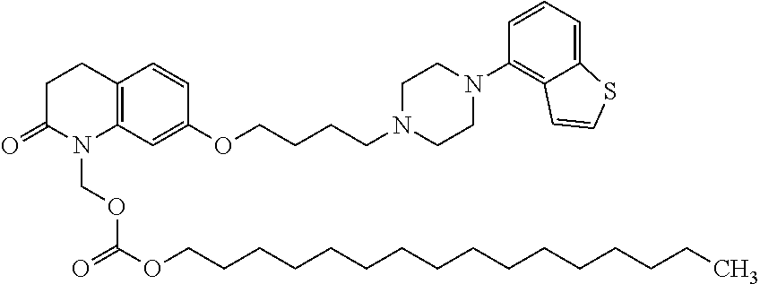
C1C(=O)N(COC(=O)OCCCCCCCCCCCCCCCC)C2=C(C1)C=CC(OCCCCN1CCN(C3=C4C(=CC=C3)SC=C4)CC1)=C2
